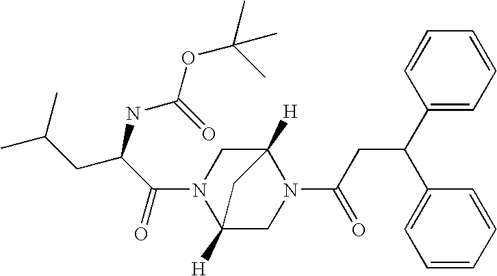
C1=CC(C(C2=CC=CC=C2)CC(=O)N2C3([H])CN(C(=O)C(CC(C)C)NC(=O)OC(C)(C)C)C([H])(C2)C3)=CC=C1
